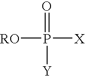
[RO]P([X])(=O)[Y]
